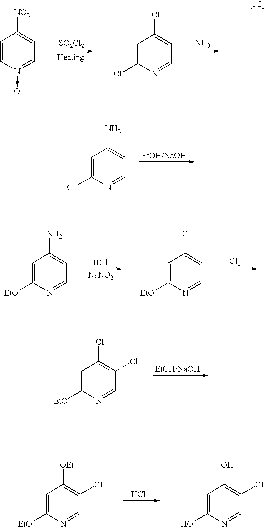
[SO2Cl2].N.C1=CN(->O)=CC=C1[NO2].C1=C(Cl)N=CC=C1Cl.[EtOH/NaOH].C1=C(Cl)N=CC=C1N.Cl.[NaNO2].[Cl2].C1=C([EtO])N=CC=C1N.C1=C([EtO])N=CC=C1Cl.[EtOH/NaOH].C1=C([EtO])N=CC(Cl)=C1Cl.Cl.C1=C([EtO])N=CC(Cl)=C1[OEt].C1=C(O)N=CC(Cl)=C1O
